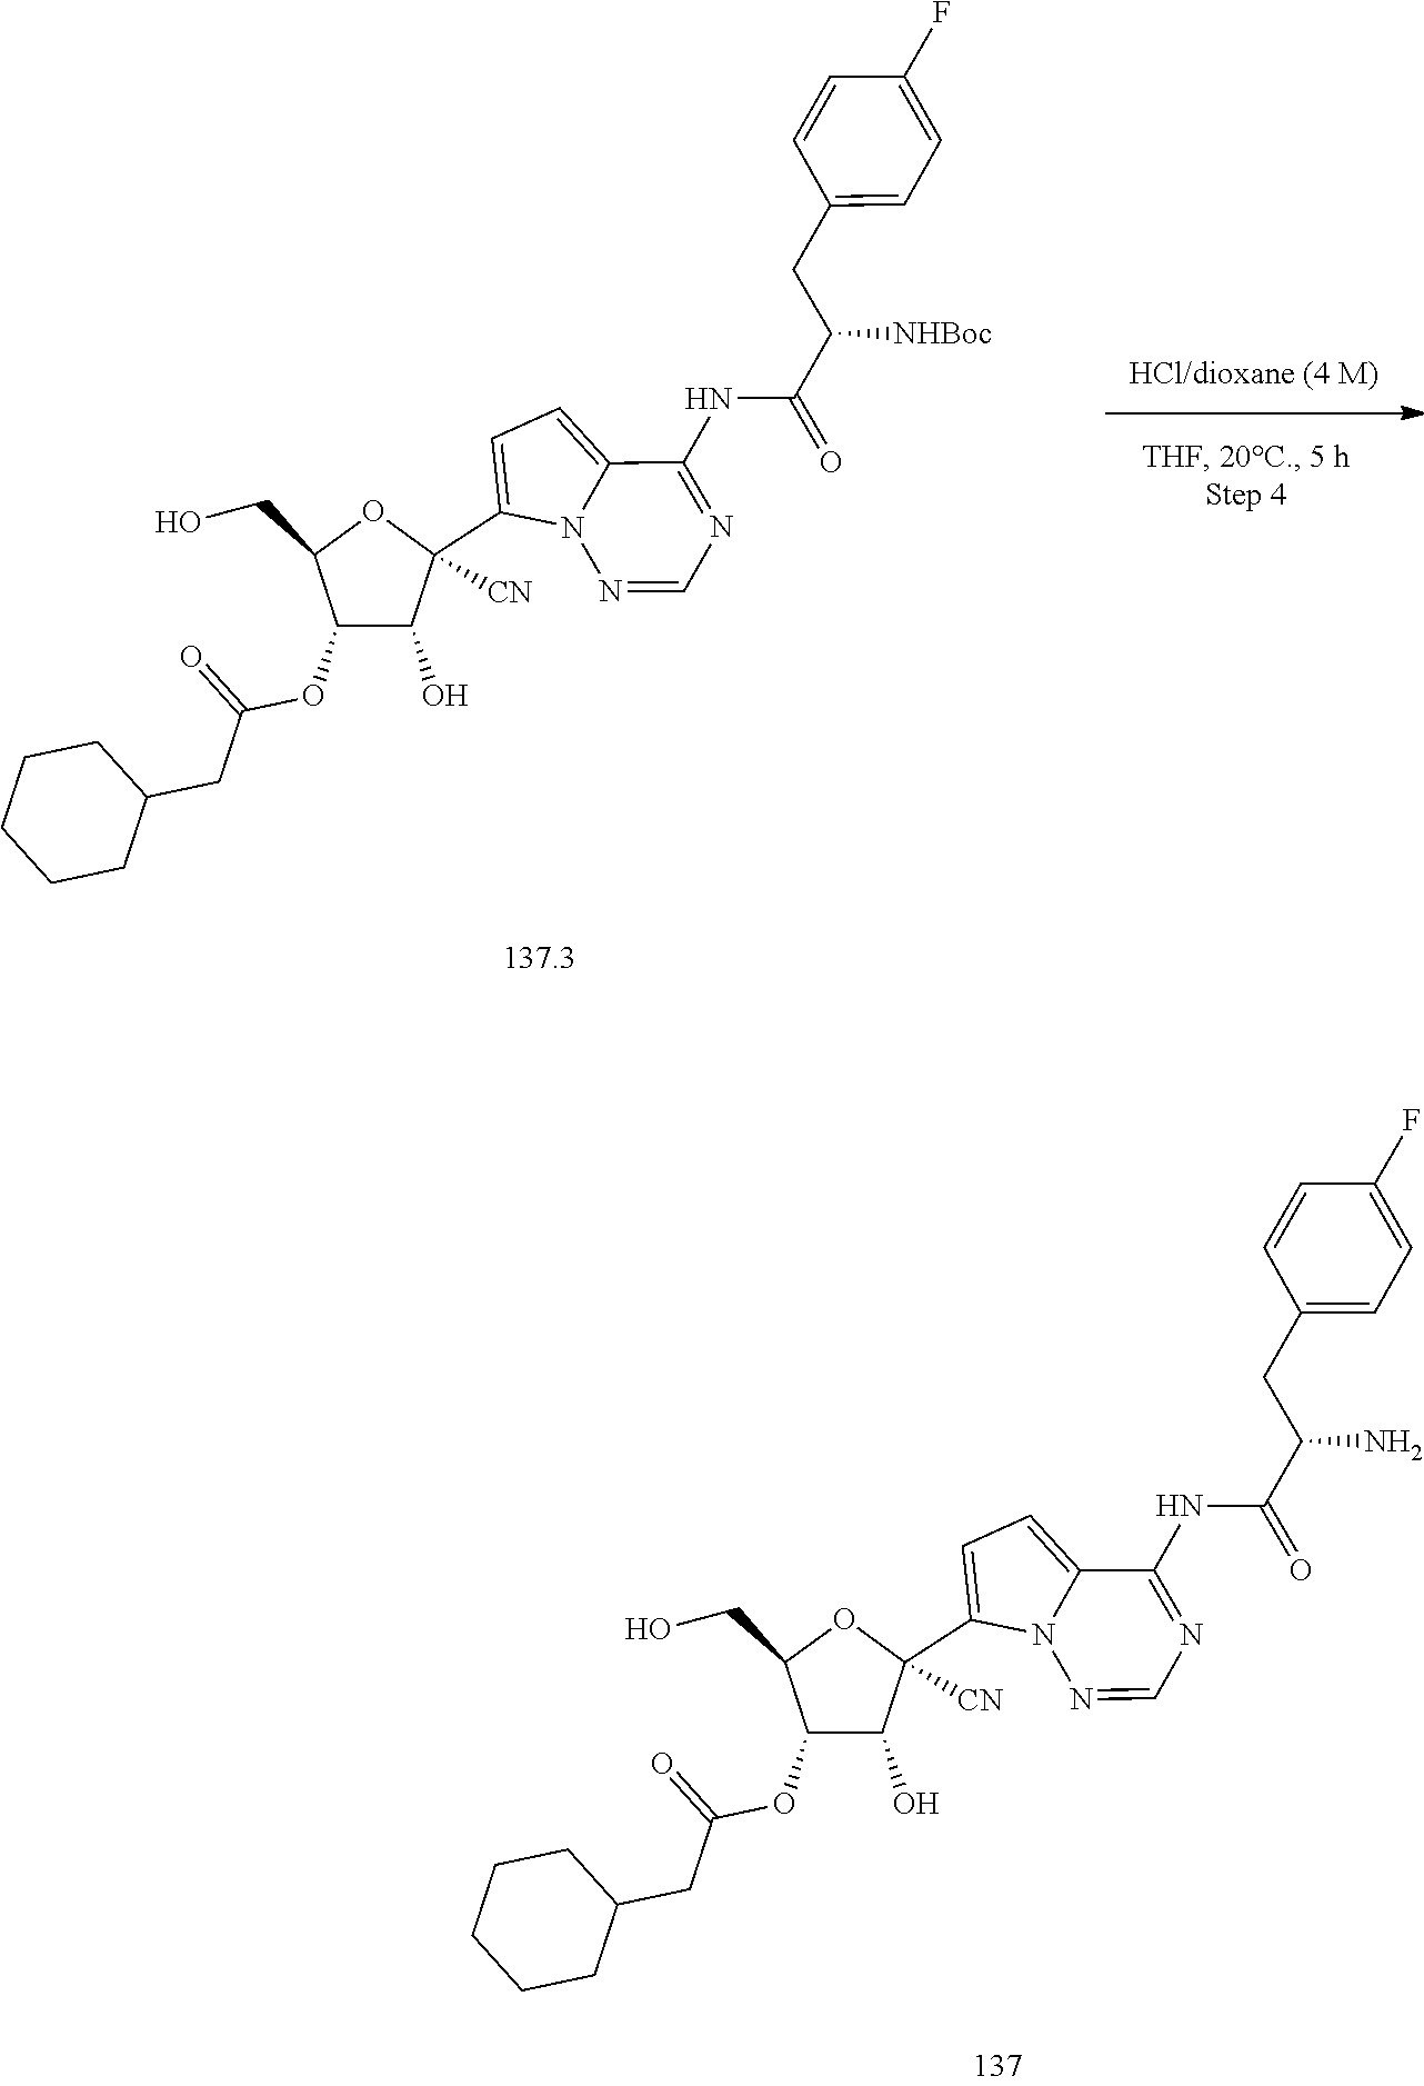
C1(OC(=O)CC2CCCCC2)C(O)C(C2=CC=C3N2N=CN=C3NC(=O)C(CC2=CC=C(F)C=C2)[NHBoc])([CN])OC1CO.[HCl/dioxane (4 M)].C1(OC(=O)CC2CCCCC2)C(O)C(C2=CC=C3N2N=CN=C3NC(=O)C(CC2=CC=C(F)C=C2)N)([CN])OC1CO
